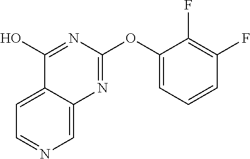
C1=C2C(=CN=C1)N=C(OC1=CC=CC(F)=C1F)N=C2O
